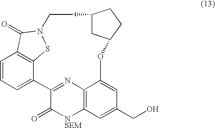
C1=CC=C2C3=C1C(=O)N(S3)CCC1CC(CC1)OC1=CC(CO)=CC3=C1N=C2C(=O)[NSEM]3
